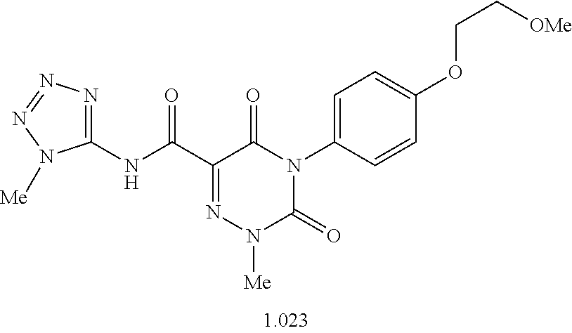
C1=C(N2C(=O)C(C(=O)NC3=NN=NN3[Me])=NN([Me])C2=O)C=CC(OCC[OMe])=C1
